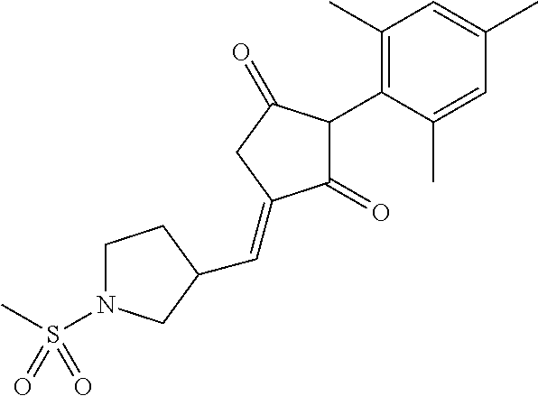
C1(=O)C(C2=C(C)C=C(C)C=C2C)C(=O)CC1=CC1CN(S(C)(=O)=O)CC1
